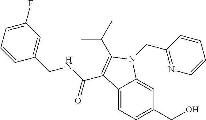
C1(F)=CC=CC(CNC(=O)C2=C(C(C)C)N(CC3=NC=CC=C3)C3=CC(CO)=CC=C32)=C1
